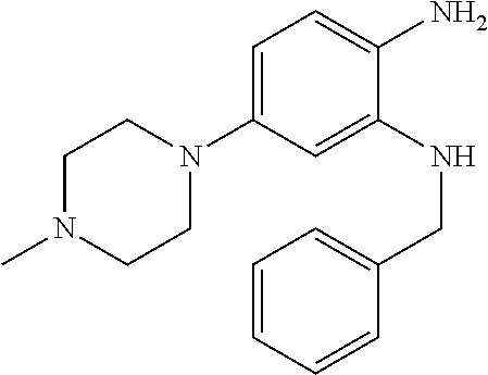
C1=C(N2CCN(C)CC2)C=C(NCC2=CC=CC=C2)C(N)=C1
